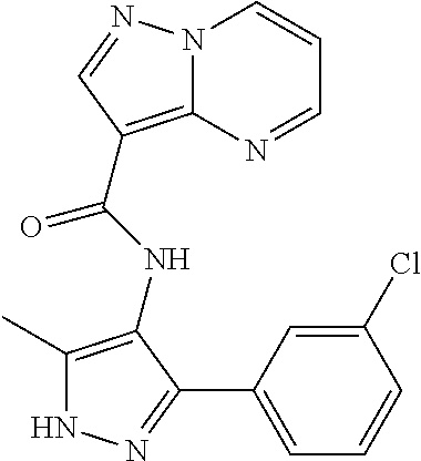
N12C(=C(C(NC3=C(C)NN=C3C3=CC=CC(Cl)=C3)=O)C=N1)N=CC=C2
